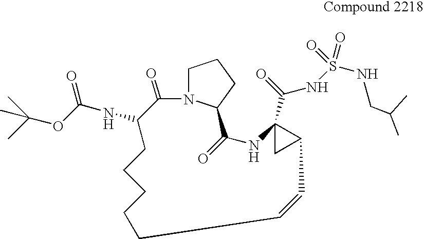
CC(OC(NC1C(=O)N2CCCC2C(=O)NC2(C(=O)NS(=O)(=O)NCC(C)C)CC2C=CCCCCC1)=O)(C)C
